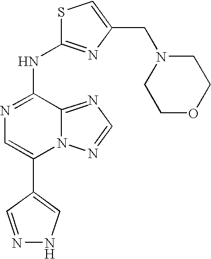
N1=CC(C2=CN=C(NC3=NC(CN4CCOCC4)=CS3)C3=NC=NN23)=CN1
